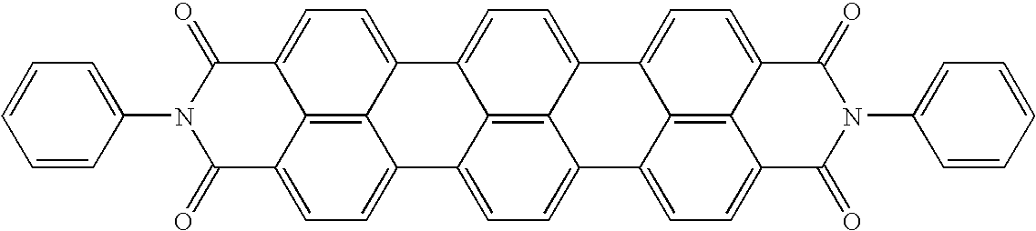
C12=CC=C3C4=C1C(=CC=C4C1=CC=C4C5=C1C3=CC=C5C1=CC=C3C5=C1C4=CC=C5C(=O)N(C1=CC=CC=C1)C3=O)C(=O)N(C1=CC=CC=C1)C2=O
